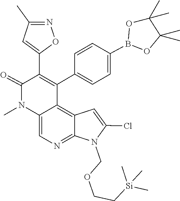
C12=C3C=C(Cl)N(COCC[Si](C)(C)C)C3=NC=C1N(C)C(=O)C(C1=CC(C)=NO1)=C2C1=CC=C(B2OC(C)(C)C(C)(C)O2)C=C1
